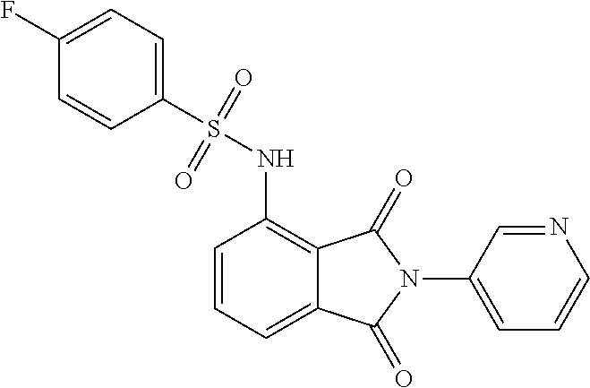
C1=CC=C2C(=C1NS(C1=CC=C(F)C=C1)(=O)=O)C(=O)N(C1=CC=CN=C1)C2=O
